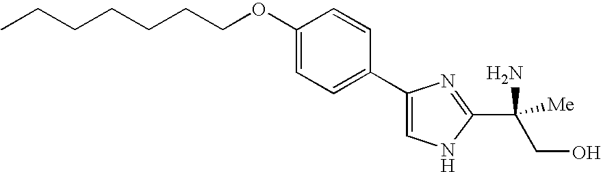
CCCCCCCOC1=CC=C(C2=CNC(C(CO)(N)[Me])=N2)C=C1
